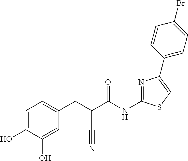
C1=C(O)C(O)=CC(CC(C(NC2=NC(C3=CC=C(Br)C=C3)=CS2)=O)C#N)=C1
